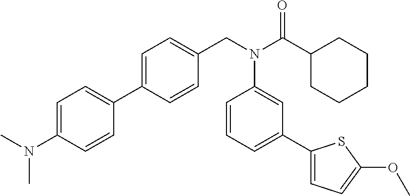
C1(C2=CC=C(CN(C(C3CCCCC3)=O)C3=CC(C4=CC=C(OC)S4)=CC=C3)C=C2)=CC=C(N(C)C)C=C1
